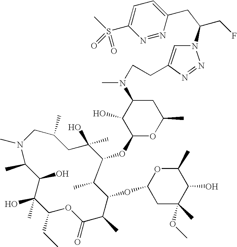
N1(C)CC(C)CC(O)(C)C(OC2OC(C)CC(N(C)CCC3=CN(C(CF)CC4=CC=C(S(=O)(=O)C)N=N4)N=N3)C2O)C(C)C(OC2CC(C)(OC)C(O)C(C)O2)C(C)C(=O)OC(CC)C(O)(C)C(O)C1C
